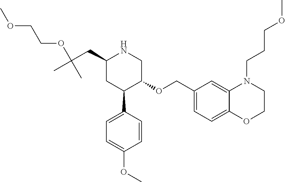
C1(CC(C)(C)OCCOC)CC(C2=CC=C(OC)C=C2)C(OCC2=CC=C3C(=C2)N(CCCOC)CCO3)CN1
